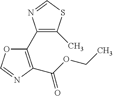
C1(C2=C(C(OCC)=O)N=CO2)=C(C)SC=N1
